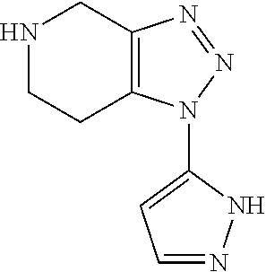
N1CCC2=C(C1)N=NN2C1=CC=NN1
